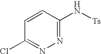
C1(N[Ts])=NN=C(Cl)C=C1
